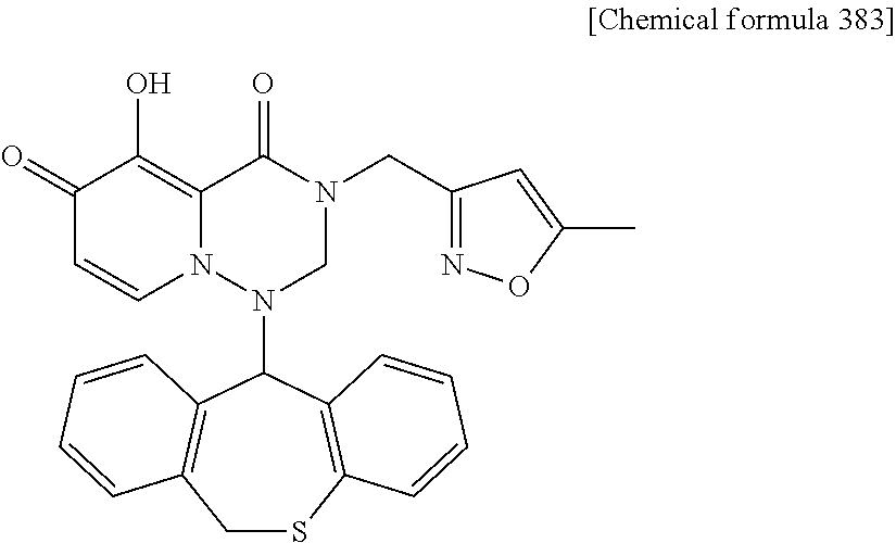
C12=C(O)C(=O)C=CN1N(C1C3=C(CSC4=C1C=CC=C4)C=CC=C3)CN(CC1=NOC(C)=C1)C2=O
